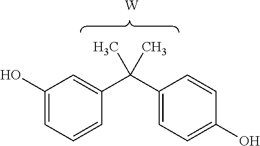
C1(O)=CC=CC(C(C2=CC=C(O)C=C2)(C)C)=C1.[W]
